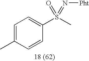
C1=C(C)C=CC(S(C)(=O)=N[Pht])=C1
